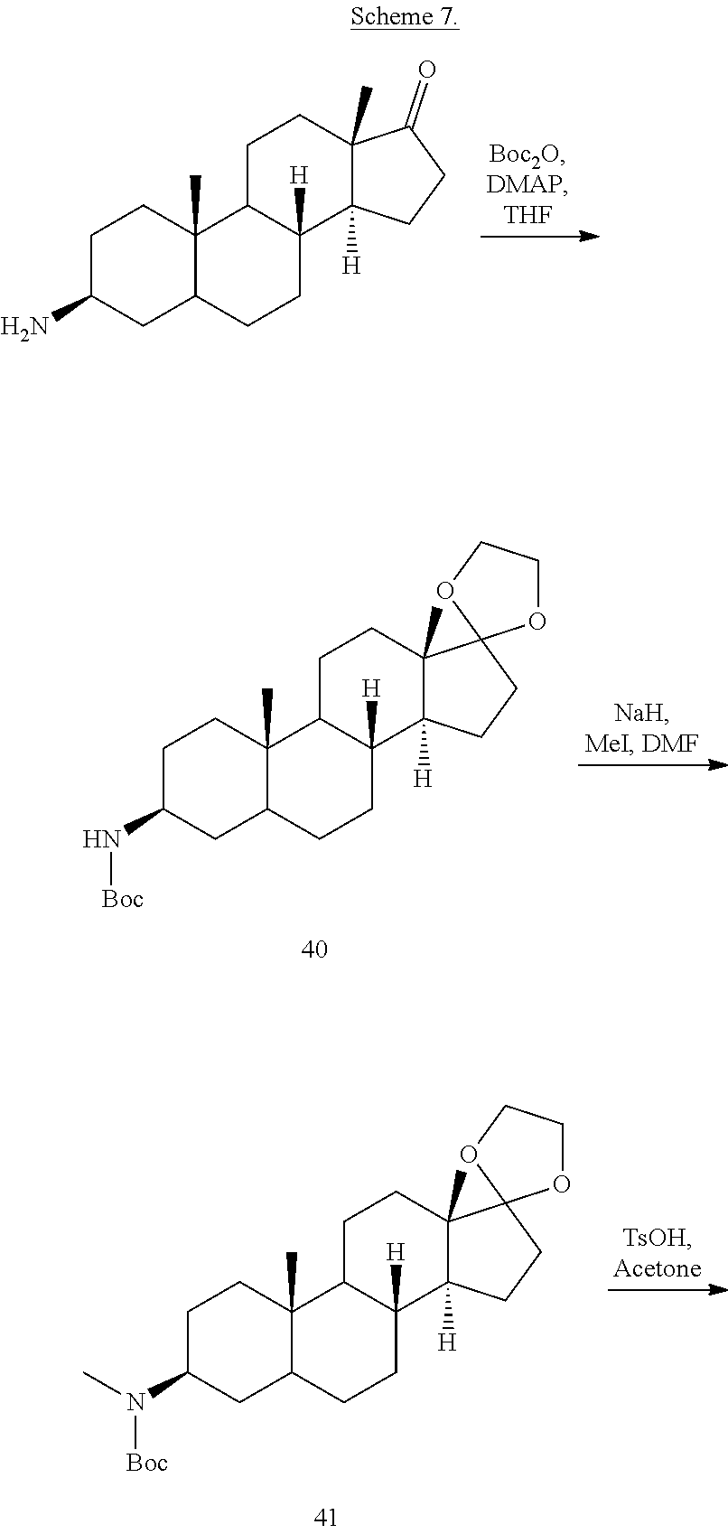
C1C(N)CC2C(C)(C1)C1C([H])(CC2)C2([H])C(C)(CC1)C(=O)CC2.C1C(N[Boc])CC2C(C)(C1)C1C([H])(CC2)C2([H])C(C)(CC1)C1(CC2)OCCO1.C1C(N(C)[Boc])CC2C(C)(C1)C1C([H])(CC2)C2([H])C(C)(CC1)C1(CC2)OCCO1
